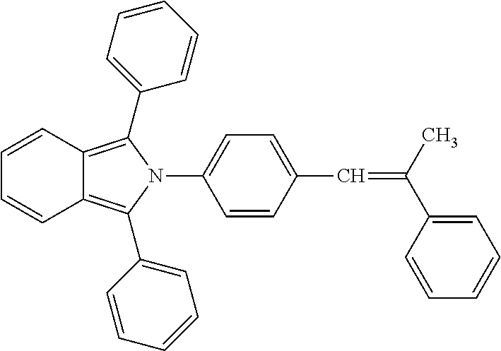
C1=CC(C=C(C2=CC=CC=C2)C)=CC=C1N1C(C2=CC=CC=C2)=C2C(=C1C1=CC=CC=C1)C=CC=C2
